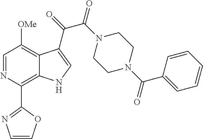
C1=NC(C2=NC=CO2)=C2C(=C1[OMe])C(C(=O)C(N1CCN(C(C3=CC=CC=C3)=O)CC1)=O)=CN2
